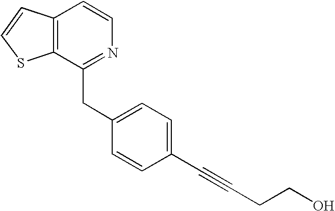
C1(CC2=NC=CC3=C2SC=C3)=CC=C(C#CCCO)C=C1
